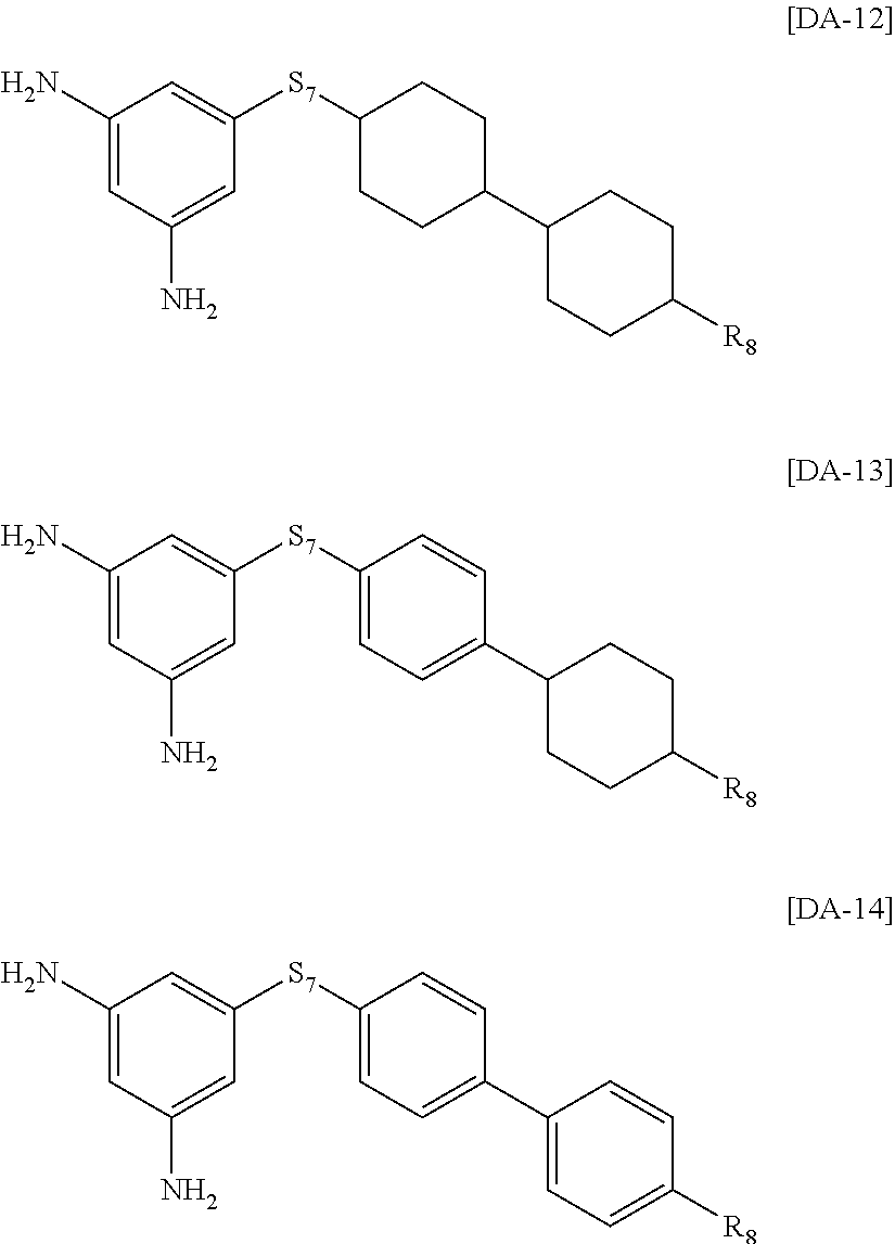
C1(N)=CC(N)=CC([S7]C2CCC(C3CCC([R8])CC3)CC2)=C1.C1(N)=CC(N)=CC([S7]C2=CC=C(C3CCC([R8])CC3)C=C2)=C1.C1(N)=CC(N)=CC([S7]C2=CC=C(C3=CC=C([R8])C=C3)C=C2)=C1
